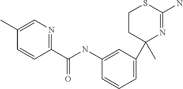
C1(NC(C2=NC=C(C)C=C2)=O)=CC(C2(C)N=C(N)SCC2)=CC=C1
